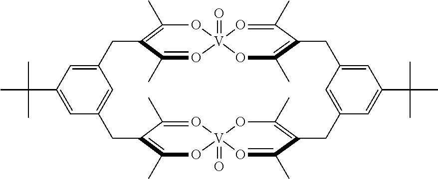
C1(C)=C2C(C)=O[V]3(=O)(O1)O=C(C)C(=C(C)O3)CC1=CC(C(C)(C)C)=CC(=C1)CC1=C(C)O[V]3(=O)(OC(C)=C(CC4=CC(=CC(C(C)(C)C)=C4)C2)C(C)=O3)O=C1C
